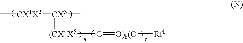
C[CX1X2][CX3](C)[(CX4X5]C=[O)b(O][Rf1]
